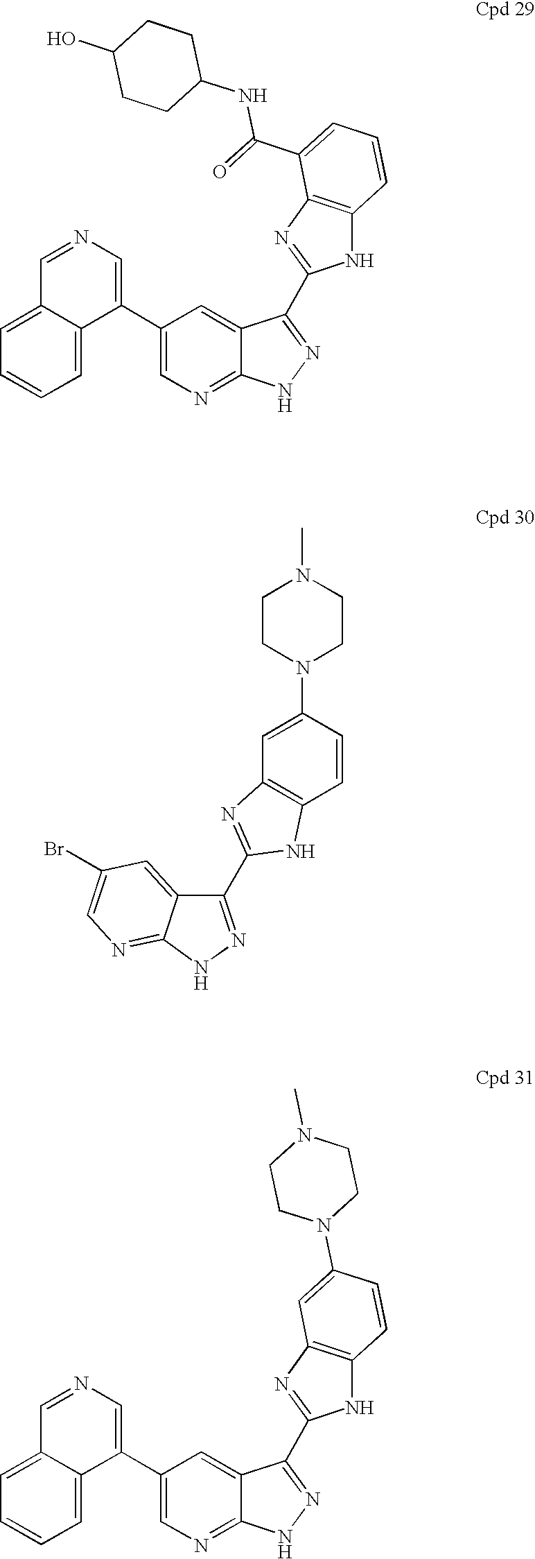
C1(C2=CN=C3C(=C2)C(C2=NC4=C(N2)C=CC=C4C(NC2CCC(O)CC2)=O)=NN3)=CN=CC2=CC=CC=C12.C1=CC(N2CCN(C)CC2)=CC2=C1NC(C1=NNC3=NC=C(Br)C=C31)=N2.C1(C2=CN=CC3=CC=CC=C23)=CN=C2C(=C1)C(C1=NC3=C(N1)C=CC(N1CCN(C)CC1)=C3)=NN2
